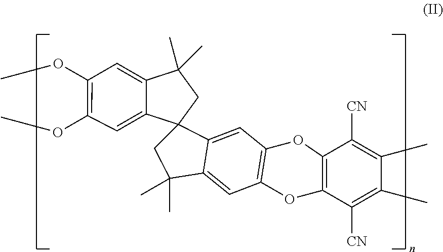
O(C1=C(OC)C=C2C(=C1)C(C)(C)CC21CC(C)(C)C2=CC3=C(C=C12)OC1=C(O3)C([CN])=C(C)C(C)=C1[CN])C
